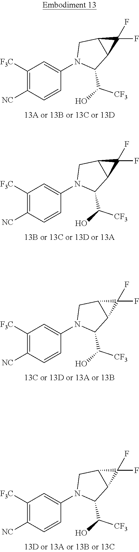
C1=C(N2C(C(O)[CF3])C3C(C2)C3(F)F)C=CC([NC])=C1[F3C].C1=C(N2C(C(O)[CF3])C3C(C2)C3(F)F)C=CC([NC])=C1[F3C].C1=C(N2C(C(O)[CF3])C3C(C2)C3(F)F)C=CC([NC])=C1[F3C].C1=C(N2C(C(O)[CF3])C3C(C2)C3(F)F)C=CC([NC])=C1[F3C]
